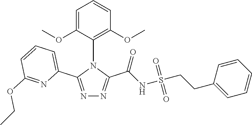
N1=C(C2=CC=CC(OCC)=N2)N(C2=C(OC)C=CC=C2OC)C(C(=O)NS(=O)(=O)CCC2=CC=CC=C2)=N1
